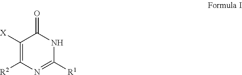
C1([R1])=NC([R2])=C([X])C(=O)N1
